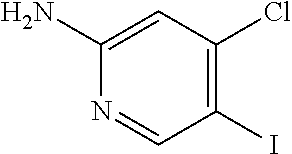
C1(N)=CC(Cl)=C(I)C=N1
